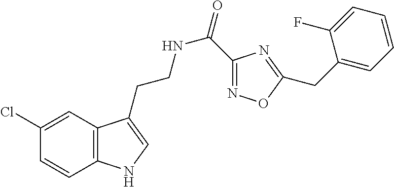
C12=C(C=C(Cl)C=C1)C(CCNC(=O)C1=NOC(CC3=CC=CC=C3F)=N1)=CN2
